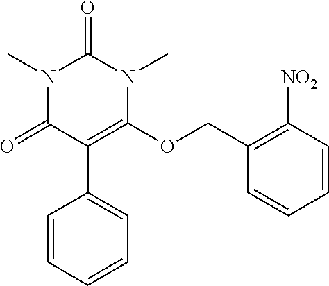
C1=CC=CC=C1C1=C(OCC2=C([NO2])C=CC=C2)N(C)C(=O)N(C)C1=O
